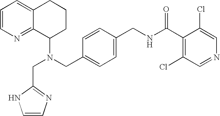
N(CC1=CC=C(CNC(C2=C(Cl)C=NC=C2Cl)=O)C=C1)(C1CCCC2=CC=CN=C12)CC1=NC=CN1
